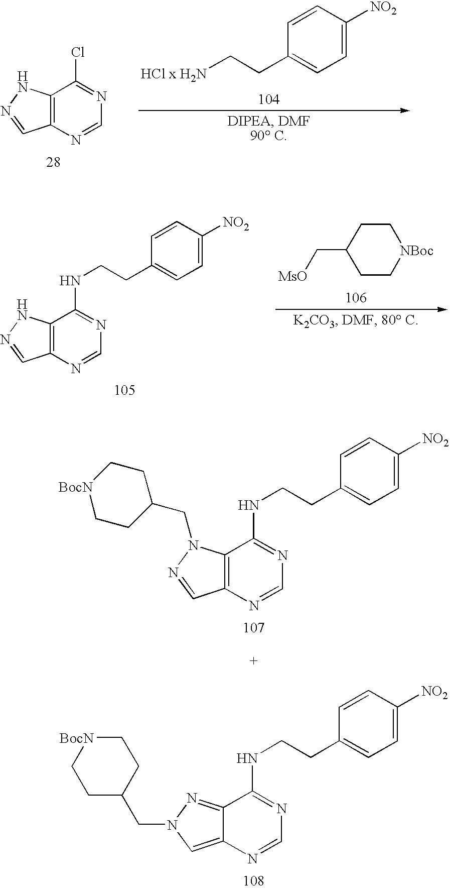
C1(CC[HCl x H2N])=CC=C([NO2])C=C1.ClC1=NC=NC2=C1NN=C2.C1C[NBoc]CCC1C[MsO].C1=C([NO2])C=CC(CCNC2=NC=NC3=C2NN=C3)=C1.C1=C([NO2])C=CC(CCNC2=NC=NC3=C2N(CC2CC[BocN]CC2)N=C3)=C1.C1=C([NO2])C=CC(CCNC2=NC=NC3=CN(CC4CC[BocN]CC4)N=C23)=C1
